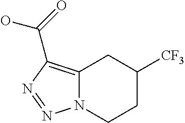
C12=C(C(=O)O)N=NN1CCC([CF3])C2
